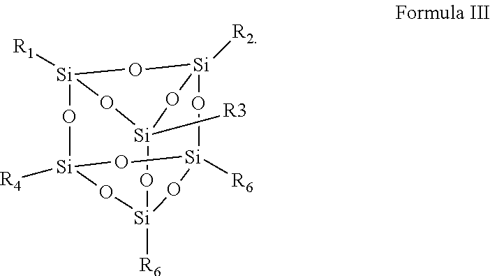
O1[Si]2([R6])O[Si]3([R4])O[Si]4([R1])O[Si]1([R2])O[Si]([R3])(O4)O[Si]([R6])(O2)O3
